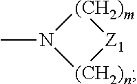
CN1[(CH2)n][Z1][(CH2)m]1
